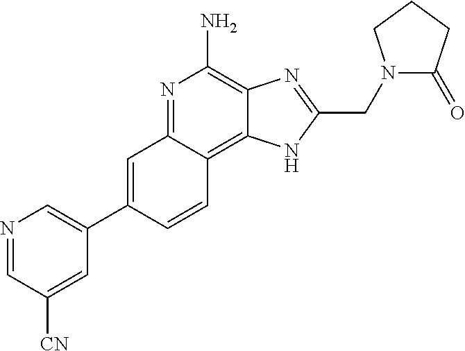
C1=C(C2=CN=CC([CN])=C2)C=CC2=C3C(=C(N)N=C12)N=C(CN1C(=O)CCC1)N3
